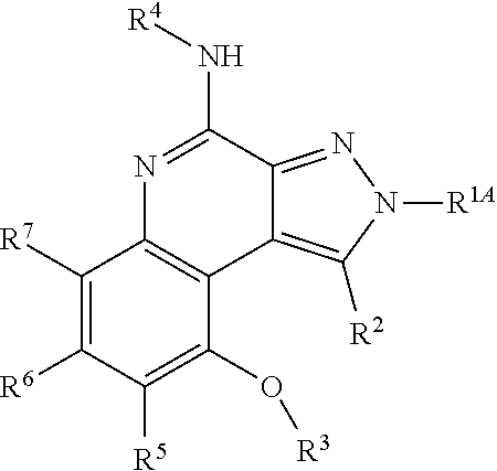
C1([R7])=C([R6])C([R5])=C(O[R3])C2=C1N=C(N[R4])C1=NN([R1A])C([R2])=C21
